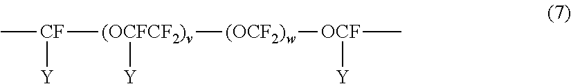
C[CF]([(OCFCF2)v]([(OCF2)w][OCF](C)[Y])[Y])[Y]
